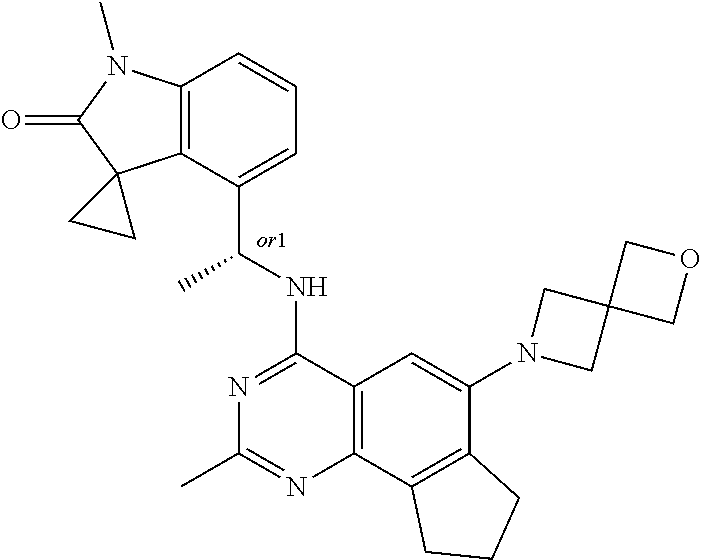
C12=C(C3=C(C(N4CC5(C4)COC5)=C1)CCC3)N=C(C)N=C2NC(C1=CC=CC2=C1C1(C(=O)N2C)CC1)C
